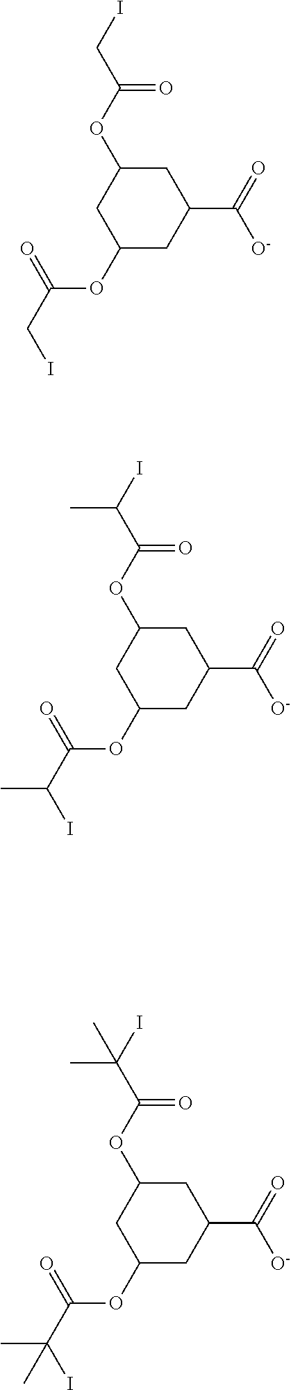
C1(OC(CI)=O)CC(C(=O)[O-])CC(OC(CI)=O)C1.C1(OC(C(I)C)=O)CC(C(=O)[O-])CC(OC(C(I)C)=O)C1.C1(OC(C(I)(C)C)=O)CC(C(=O)[O-])CC(OC(C(I)(C)C)=O)C1
